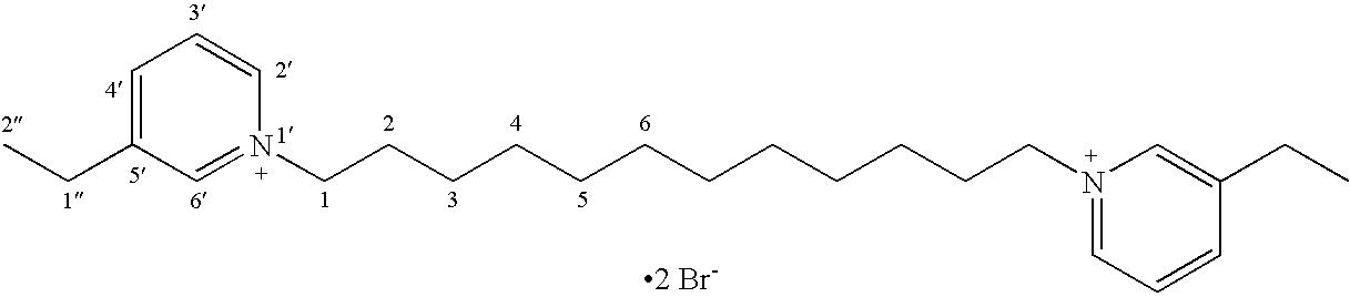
C1=C(CC)C=N(CCCCCCCCCCCCN2=CC=CC(CC)=C2)C=C1.[2 Br-]
